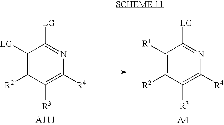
C1([LG])=C([R2])C([R3])=C([R4])N=C1[LG].C1([R1])=C([R2])C([R3])=C([R4])N=C1[LG]
